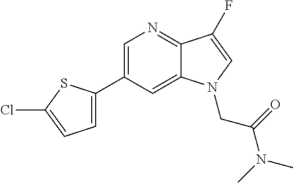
C1=C(C2=CC=C(Cl)S2)C=C2C(=N1)C(F)=CN2CC(N(C)C)=O
